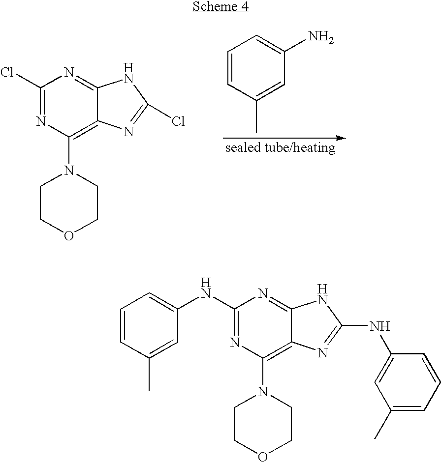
C1=CC(C)=CC(N)=C1.C1(Cl)=NC(N2CCOCC2)=C2C(=N1)NC(Cl)=N2.C1(NC2=CC=CC(C)=C2)=NC(N2CCOCC2)=C2C(=N1)NC(NC1=CC(C)=CC=C1)=N2
